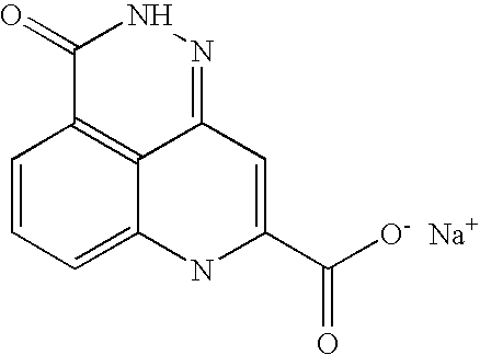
C1=CC=C2C3=C1C(=O)NN=C3C=C(C([O-   Na+])=O)N2
